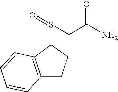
C(CS(=O)C1C2=C(CC1)C=CC=C2)(N)=O
